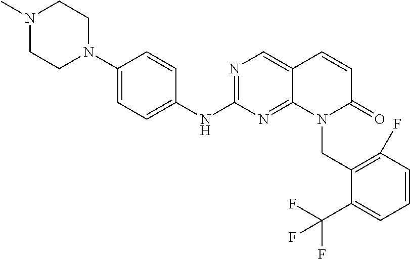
N1(C)CCN(C2=CC=C(NC3=NC=C4C(=N3)N(CC3=C(F)C=CC=C3C(F)(F)F)C(=O)C=C4)C=C2)CC1
